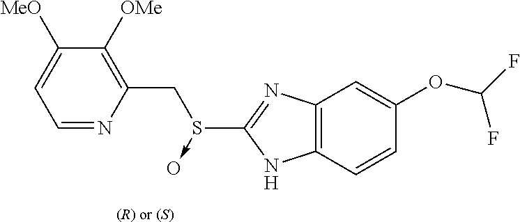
[(R) or (S)].C1=NC(CS(C2=NC3=C(N2)C=CC(OC(F)F)=C3)->O)=C([OMe])C([MeO])=C1
